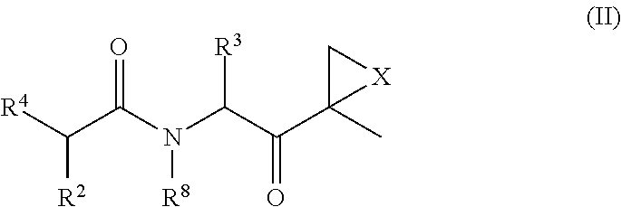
C(C(N(C(C(C1(C)[X]C1)=O)[R3])[R8])=O)([R4])[R2]
